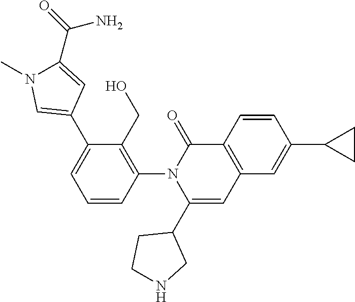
C1=CC(N2C(C3CCNC3)=CC3=C(C2=O)C=CC(C2CC2)=C3)=C(CO)C(C2=CN(C)C(C(=O)N)=C2)=C1
